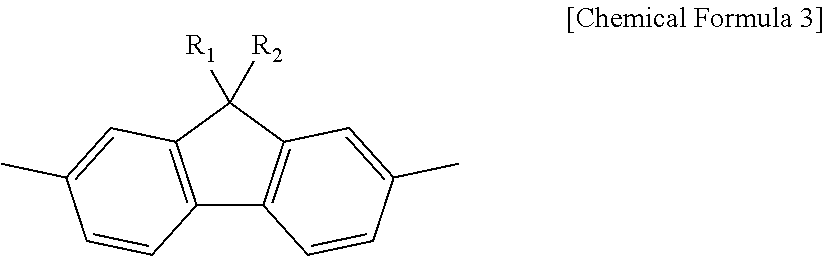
C12=C(C([R2])([R1])C3=C1C=CC(C)=C3)C=C(C)C=C2
